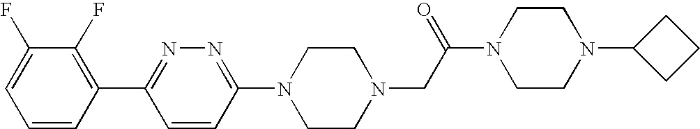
C1=CC(C2=NN=C(N3CCN(CC(N4CCN(C5CCC5)CC4)=O)CC3)C=C2)=C(F)C(F)=C1
